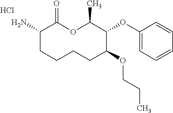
C1(N)CCCCC(OCCC)C(OC2=CC=CC=C2)C(C)OC1=O.Cl
